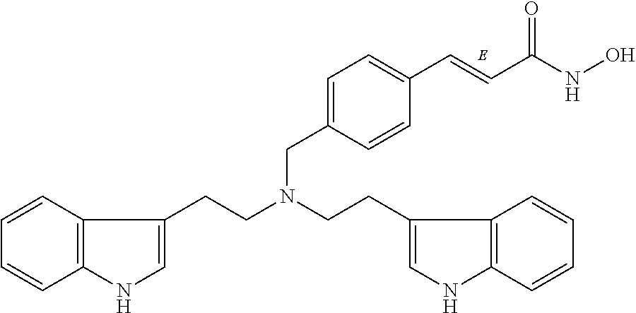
C1=CC2=C(C=C1)NC=C2CCN(CCC1=CNC2=C1C=CC=C2)CC1=CC=C(C=CC(NO)=O)C=C1
